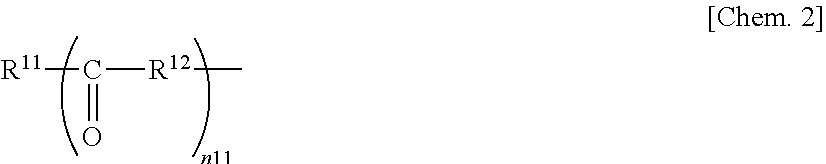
[R11]C(=O)[R12]C
